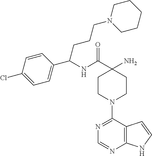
C(C1(N)CCN(C2=NC=NC3=C2C=CN3)CC1)(=O)NC(C1=CC=C(Cl)C=C1)CCCN1CCCCC1
